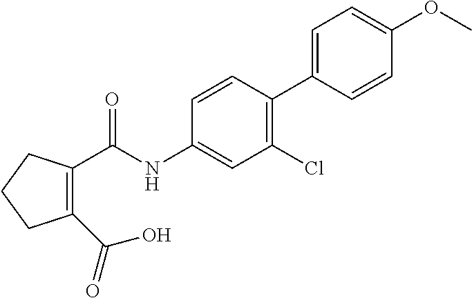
C(NC1=CC(Cl)=C(C2=CC=C(OC)C=C2)C=C1)(C1=C(C(O)=O)CCC1)=O
